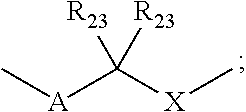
C[A]C([X]C)([R23])[R23]
